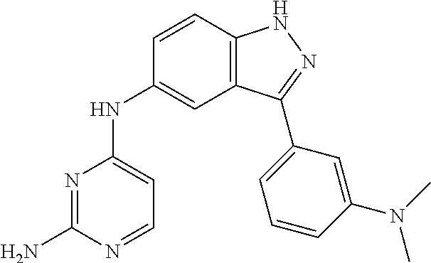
N1=C(N)N=CC=C1NC1=CC2=C(C=C1)NN=C2C1=CC=CC(N(C)C)=C1
